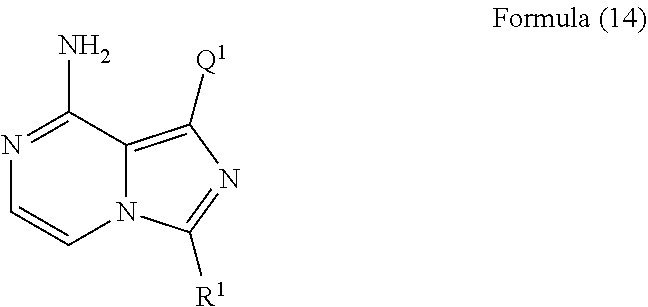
N1=C(N)C2=C([Q1])N=C([R1])N2C=C1
